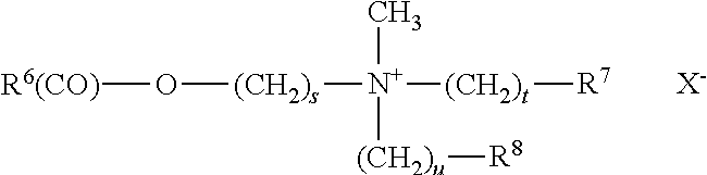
[R6(CO)]O[(CH2)s][N+]([(CH2)t][R7])(C)[(CH2)u][R8].[X-]
